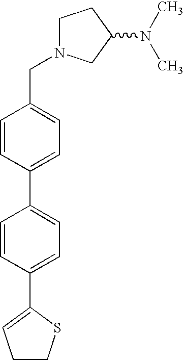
C1N(CC2=CC=C(C3=CC=C(C4=CCCS4)C=C3)C=C2)CC(N(C)C)C1
